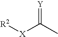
CC([X][R2])=[Y]
